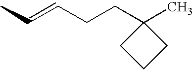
C(=CCCC1(C)CCC1)C
